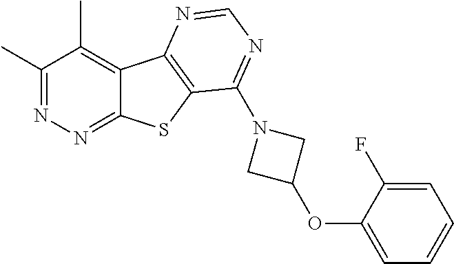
C1(C)=NN=C2C(=C1C)C1=C(S2)C(N2CC(OC3=CC=CC=C3F)C2)=NC=N1
